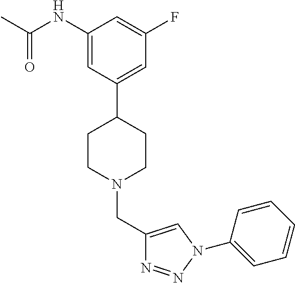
C1(NC(C)=O)=CC(C2CCN(CC3=CN(C4=CC=CC=C4)N=N3)CC2)=CC(F)=C1
